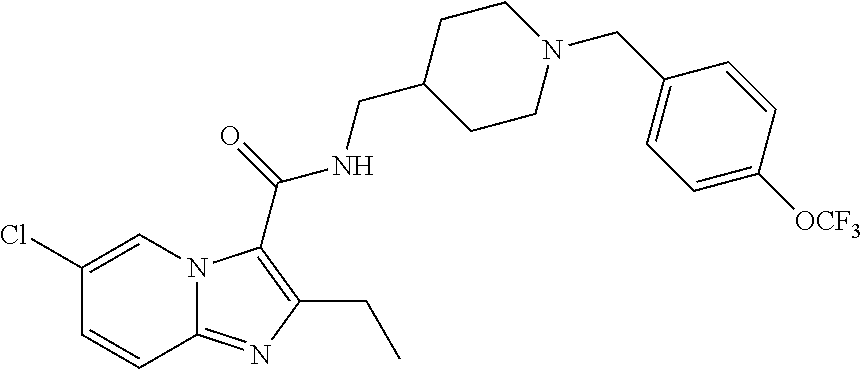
C1(Cl)=CN2C(=NC(CC)=C2C(=O)NCC2CCN(CC3=CC=C([OCF3])C=C3)CC2)C=C1
